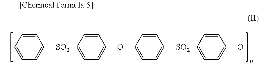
CC1=CC=C([SO2]C2=CC=C(OC3=CC=C([SO2]C4=CC=C(OC)C=C4)C=C3)C=C2)C=C1
